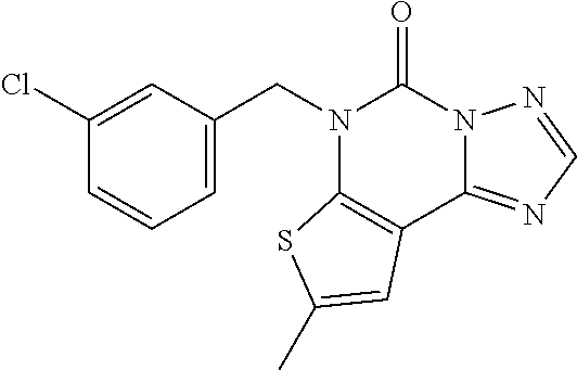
C1(CN2C3=C(C4=NC=NN4C2=O)C=C(C)S3)=CC=CC(Cl)=C1
